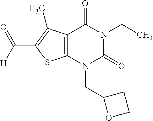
C12=C(N(CC3OCC3)C(=O)N(CC)C1=O)SC(C([H])=O)=C2C
